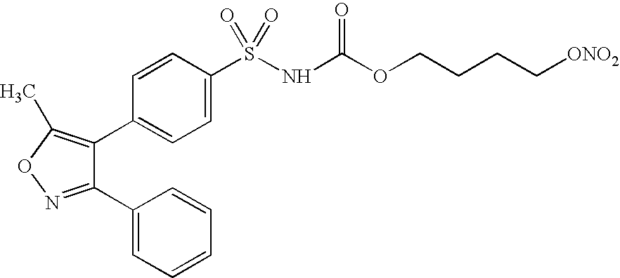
C1(C2=NOC(C)=C2C2=CC=C(S(NC(OCCCC[ONO2])=O)(=O)=O)C=C2)=CC=CC=C1
